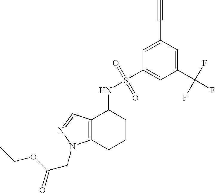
C1(C(F)(F)F)=CC(C#C)=CC(S(NC2C3=C(CCC2)N(CC(=O)OCC)N=C3)(=O)=O)=C1
